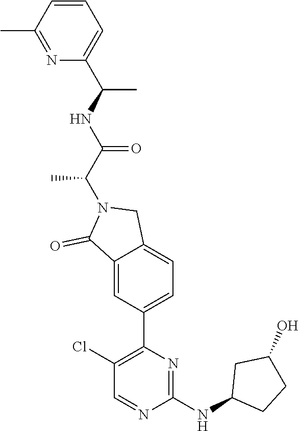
N1=C(C)C=CC=C1C(NC(C(N1C(=O)C2=CC(C3=C(Cl)C=NC(NC4CCC(O)C4)=N3)=CC=C2C1)C)=O)C
